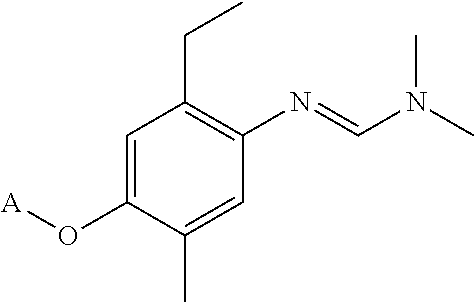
C1=C(O[A])C(C)=CC(N=CN(C)C)=C1CC
